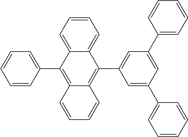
C12=CC=CC=C1C(C1=CC(C3=CC=CC=C3)=CC(C3=CC=CC=C3)=C1)=C1C(=C2C2=CC=CC=C2)C=CC=C1
